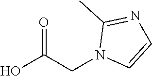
C1=CN(CC(=O)O)C(C)=N1
